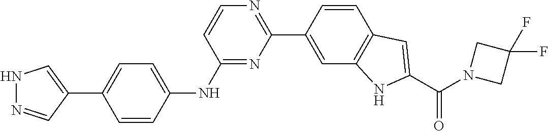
C1=CC(C2=NC=CC(NC3=CC=C(C4=CNN=C4)C=C3)=N2)=CC2=C1C=C(C(N1CC(F)(F)C1)=O)N2
